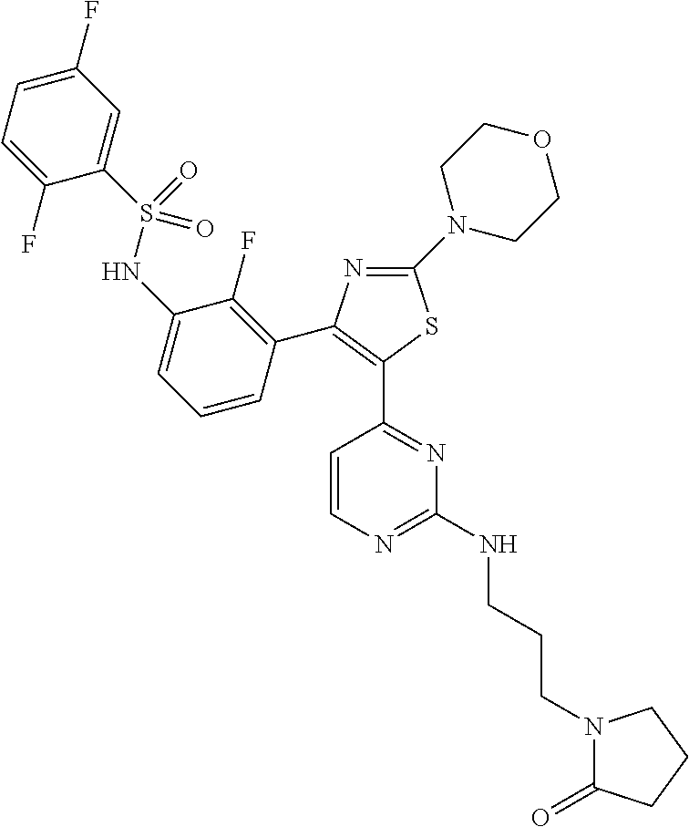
C1(=O)N(CCCNC2=NC=CC(C3=C(C4=C(F)C(NS(C5=CC(F)=CC=C5F)(=O)=O)=CC=C4)N=C(N4CCOCC4)S3)=N2)CCC1
